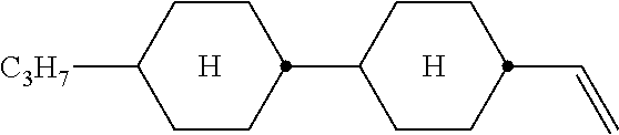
[C3H7]C1CCC(C2CCC(C=C)CC2)CC1.[H].[H]
